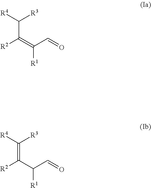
C(C(=C(C=O)[R1])[R2])([R4])[R3].C(=C(C(C=O)[R1])[R2])([R4])[R3]
